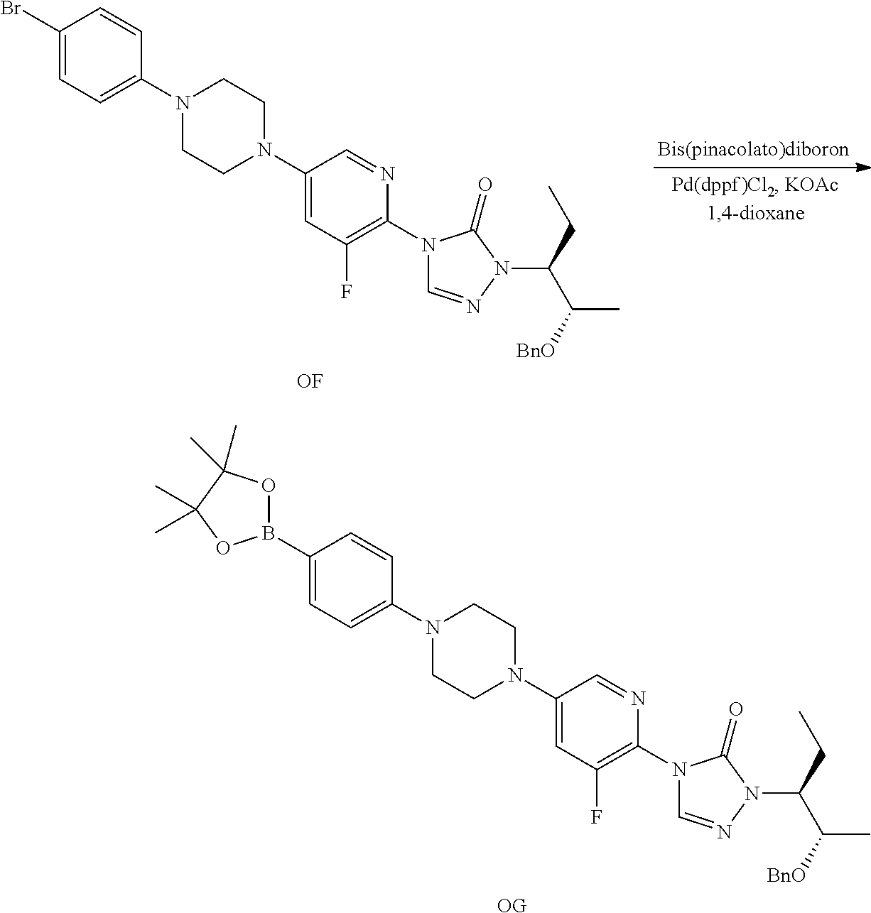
C1(N2CCN(C3=CC=C(Br)C=C3)CC2)=CC(F)=C(N2C=NN(C(CC)C([BnO])C)C2=O)N=C1.[OF].C1(N2CCN(C3=CC=C(B4OC(C)(C)C(C)(C)O4)C=C3)CC2)=CC(F)=C(N2C=NN(C(CC)C([BnO])C)C2=O)N=C1.[OG]
